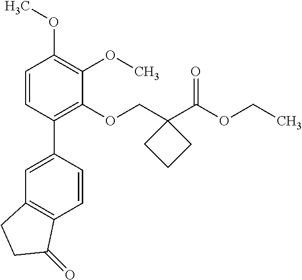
C1=CC(C2=CC3=C(C=C2)C(=O)CC3)=C(OCC2(C(OCC)=O)CCC2)C(OC)=C1OC
